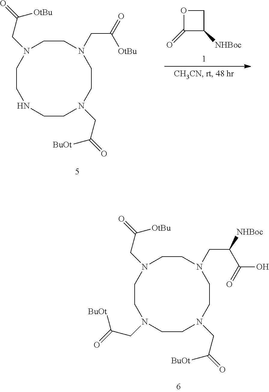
C1CN(CC(=O)[BuOt])CCN(CC(=O)[OtBu])CCN(CC(=O)[OtBu])CCN1.C1(=O)C([NHBoc])CO1.C1CN(CC(=O)[BuOt])CCN(CC([NHBoc])C(=O)O)CCN(CC(=O)[OtBu])CCN1CC(=O)[BuOt]
